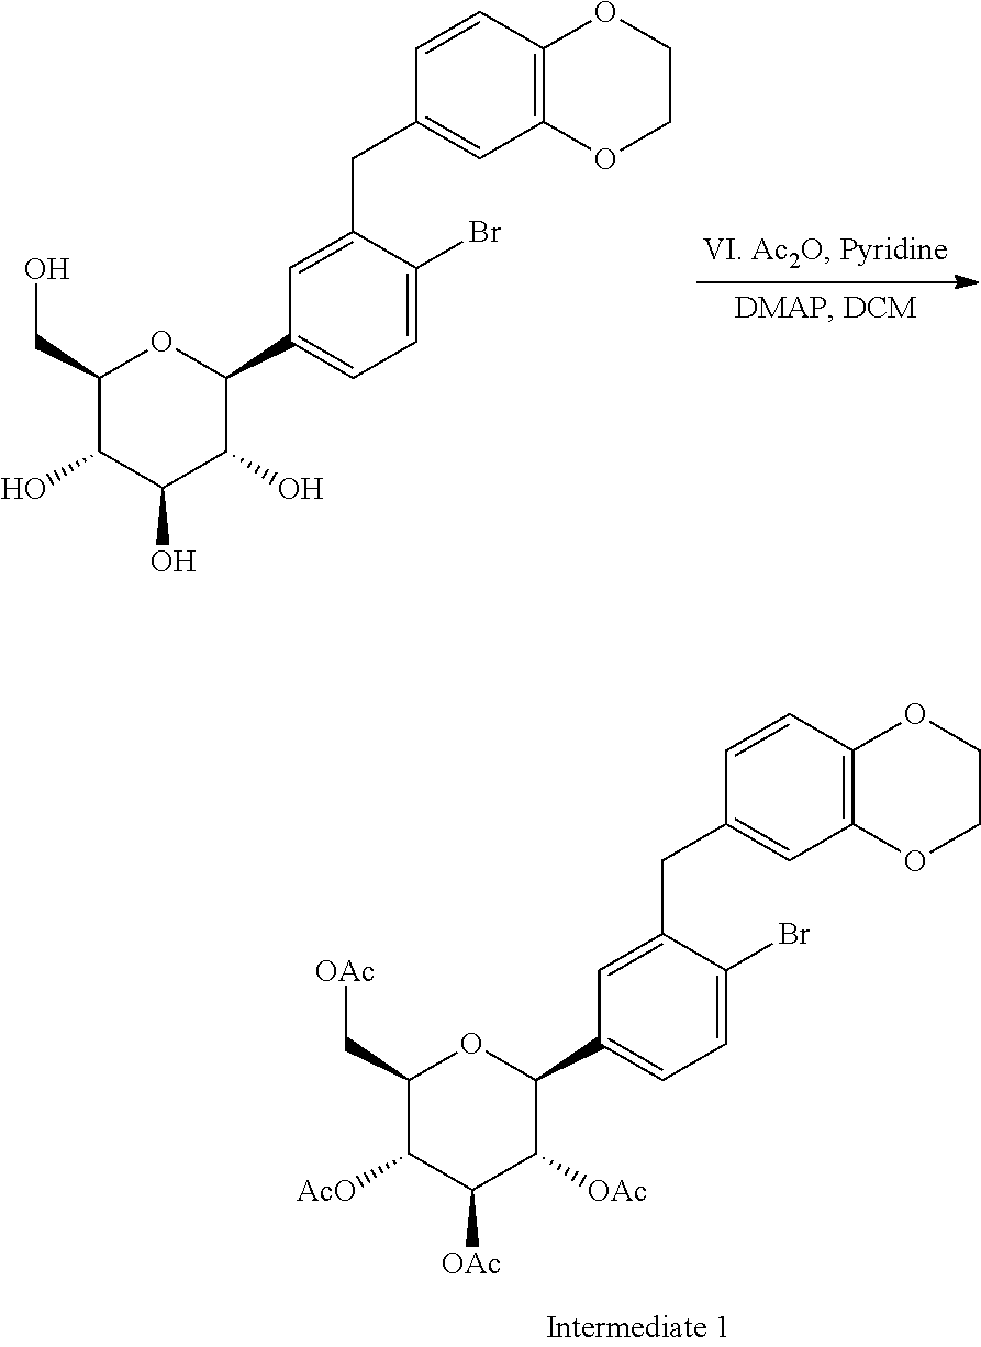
C1=C(CC2=CC3=C(C=C2)OCCO3)C(Br)=CC=C1C1C(O)C(O)C(O)C(CO)O1.C1=C(CC2=CC3=C(C=C2)OCCO3)C(Br)=CC=C1C1C([OAc])C([OAc])C([AcO])C(C[OAc])O1
